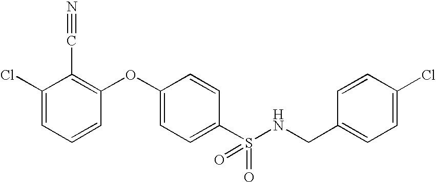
C1=C(Cl)C(C#N)=C(OC2=CC=C(S(NCC3=CC=C(Cl)C=C3)(=O)=O)C=C2)C=C1
